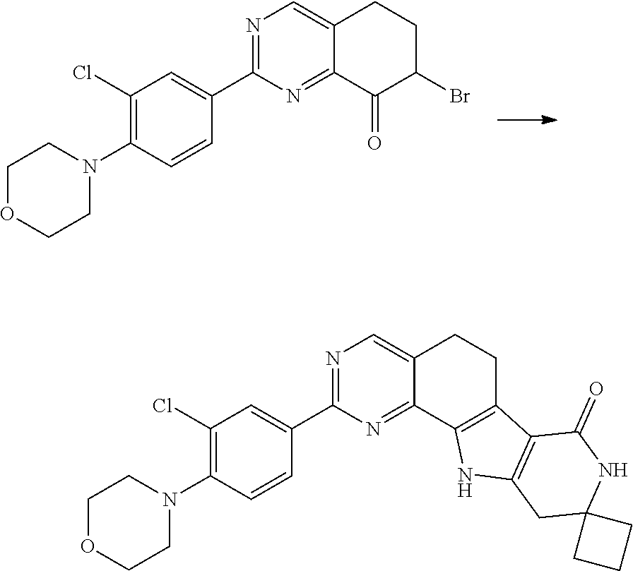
N1=C(C2=CC(Cl)=C(N3CCOCC3)C=C2)N=C2C(=C1)CCC(Br)C2=O.N1=C(C2=CC(Cl)=C(N3CCOCC3)C=C2)N=C2C(=C1)CCC1=C2NC2=C1C(=O)NC1(C2)CCC1
